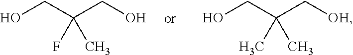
OCC(CO)(F)C.OCC(C[OH])(C)C
